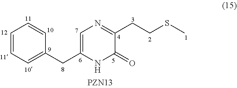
C1(CC2=CN=C(CCSC)C(=O)N2)=CC=CC=C1
